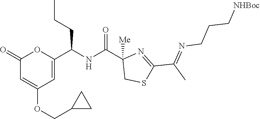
C1(=O)C=C(OCC2CC2)C=C(C(NC(C2([Me])CSC(C(C)=NCCC[NHBoc])=N2)=O)CCC)O1
